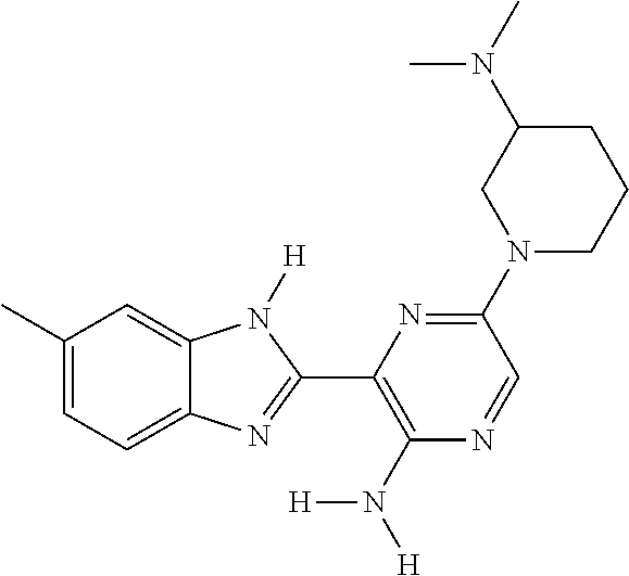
C1(C)=CC=C2C(=C1)N([H])C(C1=C(N([H])[H])N=CC(N3CCCC(N(C)C)C3)=N1)=N2
